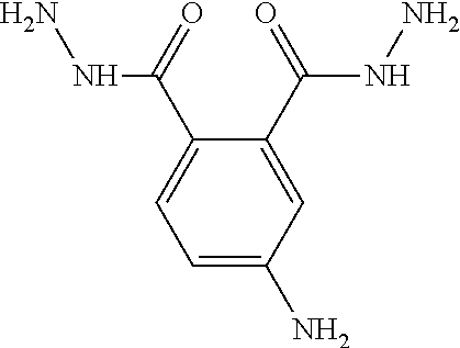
C1=C(N)C=C(C(NN)=O)C(C(NN)=O)=C1
